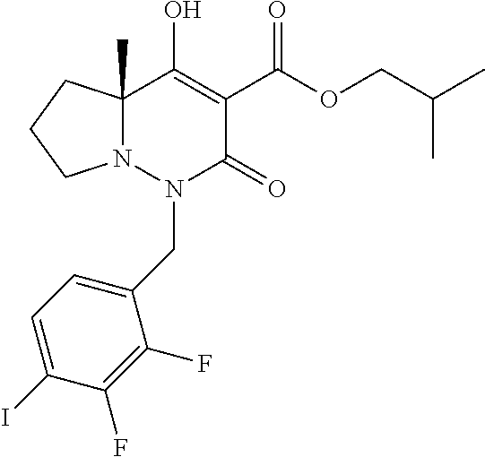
C12(C)N(N(CC3=CC=C(I)C(F)=C3F)C(=O)C(C(OCC(C)C)=O)=C1O)CCC2
